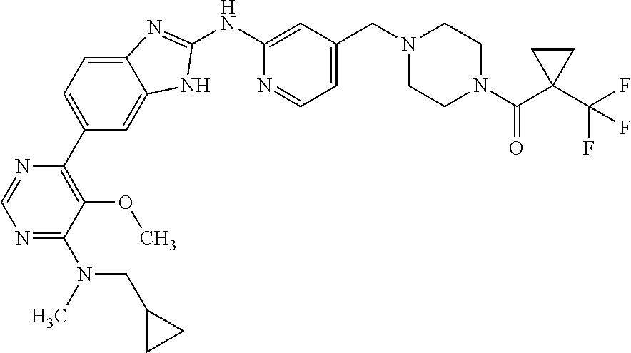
C1(C2=C(OC)C(N(CC3CC3)C)=NC=N2)=CC=C2C(=C1)NC(NC1=CC(CN3CCN(C(=O)C4(C(F)(F)F)CC4)CC3)=CC=N1)=N2
